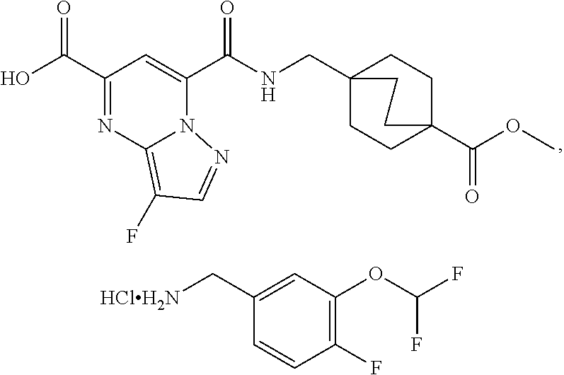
C1(C(O)=O)=NC2=C(F)C=NN2C(C(NCC23CCC(C(OC)=O)(CC2)CC3)=O)=C1.C1(C[HClH2N])=CC(OC(F)F)=C(F)C=C1
